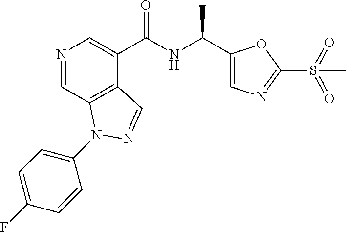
N1=CC2=C(C(C(NC(C)C3=CN=C(S(=O)(=O)C)O3)=O)=C1)C=NN2C1=CC=C(F)C=C1
